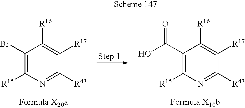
C1(Br)=C([R15])N=C([R43])C([R17])=C1[R16].C1(C(O)=O)=C([R15])N=C([R43])C([R17])=C1[R16]
